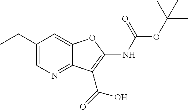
C1(CC)=CN=C2C(=C1)OC(NC(OC(C)(C)C)=O)=C2C(=O)O
